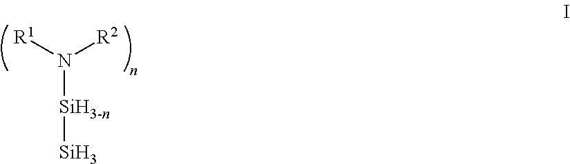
N([SiH3-n][Si])([R1])[R2]
